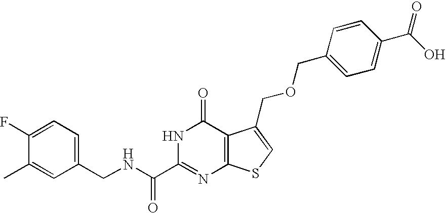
C1(CNC(C2=NC3=C(C(=O)N2)C(COCC2=CC=C(C(O)=O)C=C2)=CS3)=O)=CC=C(F)C(C)=C1
